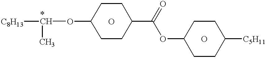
[*CH](C)([C8H13])OC1CCC(C(OC2CCC([C5H11])CC2)=O)CC1.O.O
